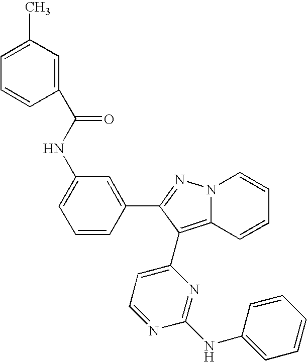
C1=C(NC(C2=CC(C)=CC=C2)=O)C=C(C2=NN3C(=C2C2=CC=NC(NC4=CC=CC=C4)=N2)C=CC=C3)C=C1
